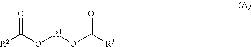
O=C([R2])O[R1]OC(=O)[R3]
